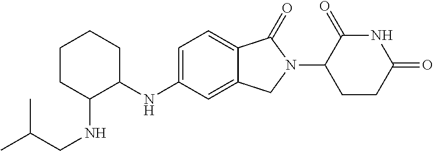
C1=C(NC2CCCCC2NCC(C)C)C=C2C(=C1)C(=O)N(C1CCC(=O)NC1=O)C2
